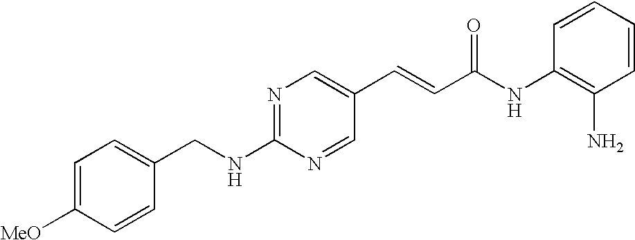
C1(CNC2=NC=C(C=CC(NC3=C(N)C=CC=C3)=O)C=N2)=CC=C([MeO])C=C1
